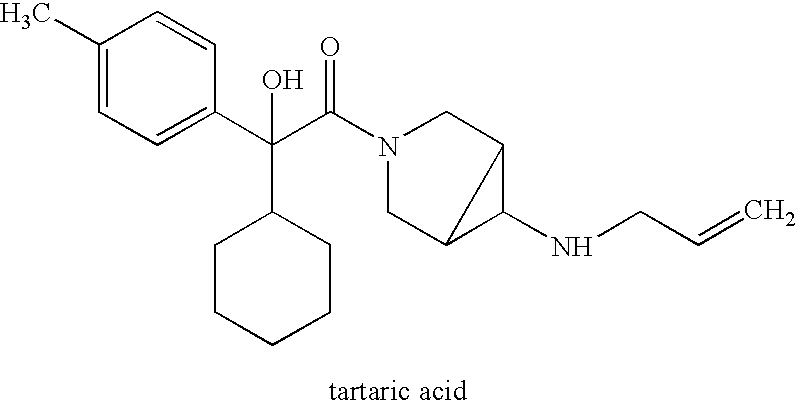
C1(C)=CC=C(C(C(N2CC3C(NCC=C)C3C2)=O)(C2CCCCC2)O)C=C1
